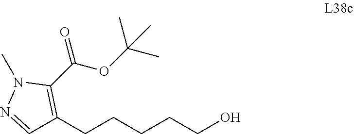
C1=NN(C)C(C(OC(C)(C)C)=O)=C1CCCCCO
